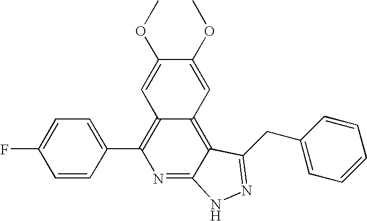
C1=CC(C2=C3C(=C4C(=N2)NN=C4CC2=CC=CC=C2)C=C(OC)C(OC)=C3)=CC=C1F
